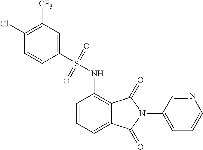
C1=CC=C2C(=C1NS(C1=CC([CF3])=C(Cl)C=C1)(=O)=O)C(=O)N(C1=CC=CN=C1)C2=O
